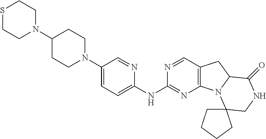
S1CCN(C2CCN(C3=CC=C(NC4=NC5=C(C=N4)CC4N5C5(CNC4=O)CCCC5)N=C3)CC2)CC1
